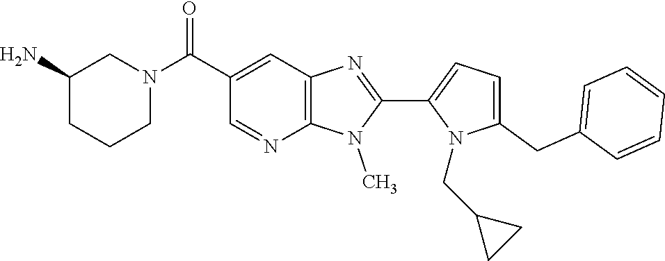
C1=C(CC2=CC=CC=C2)N(CC2CC2)C(C2=NC3=C(N2C)N=CC(C(N2CCCC(N)C2)=O)=C3)=C1
